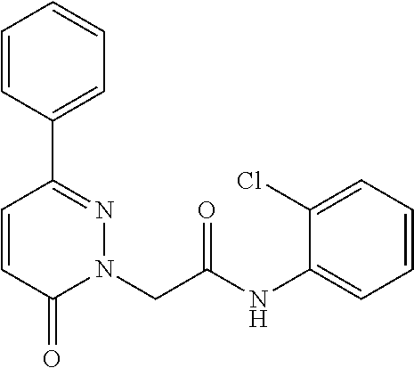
C1=CC(C2=NN(CC(NC3=CC=CC=C3Cl)=O)C(=O)C=C2)=CC=C1
